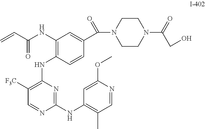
C1([F3C])=C(NC2=C(NC(C=C)=O)C=C(C(=O)N3CCN(C(=O)CO)CC3)C=C2)N=C(NC2=C(C)C=NC(OC)=C2)N=C1
